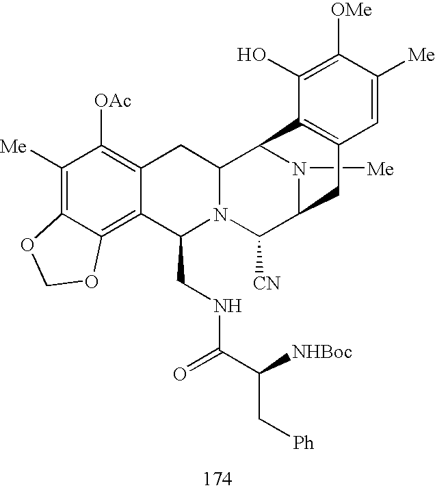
C1([Me])=C2C(=C3C(=C1[OAc])CC1N(C3CNC(=O)C([NHBoc])C[Ph])C([CN])C3N([Me])C1C1=C(C3)C=C([Me])C([OMe])=C1O)OCO2
